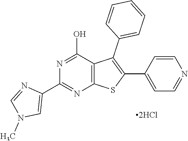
C12=C(C(O)=NC(C3=CN(C)C=N3)=N1)C(C1=CC=CC=C1)=C(C1=CC=NC=C1)S2
